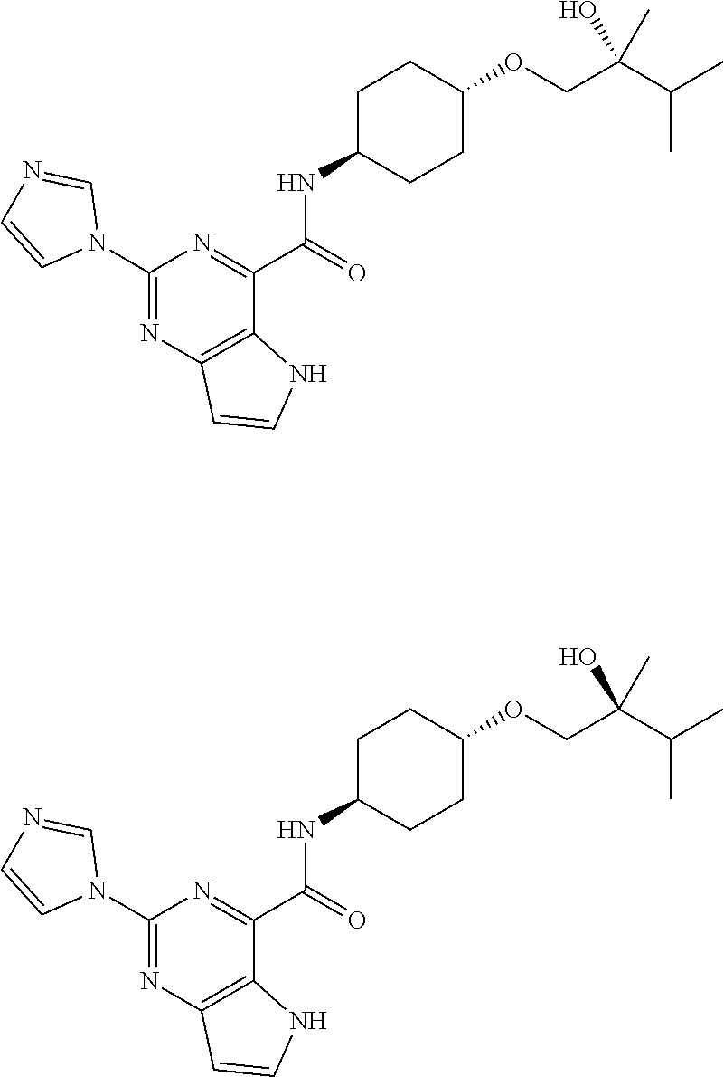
C1(N2C=NC=C2)=NC2=C(C(C(=O)NC3CCC(OCC(C(C)C)(O)C)CC3)=N1)NC=C2.C1(N2C=NC=C2)=NC2=C(C(C(=O)NC3CCC(OCC(C(C)C)(O)C)CC3)=N1)NC=C2
